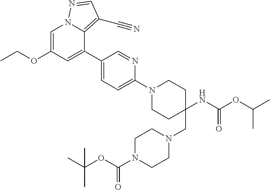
C1=C(OCC)C=C(C2=CC=C(N3CCC(CN4CCN(C(=O)OC(C)(C)C)CC4)(NC(OC(C)C)=O)CC3)N=C2)C2=C(C#N)C=NN12
